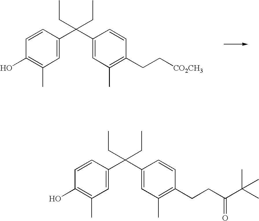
C1=CC(C(C2=CC(C)=C(CCC(C(C)(C)C)=O)C=C2)(CC)CC)=CC(C)=C1O.C1=CC(C(C2=CC(C)=C(CC[CO2CH3])C=C2)(CC)CC)=CC(C)=C1O
